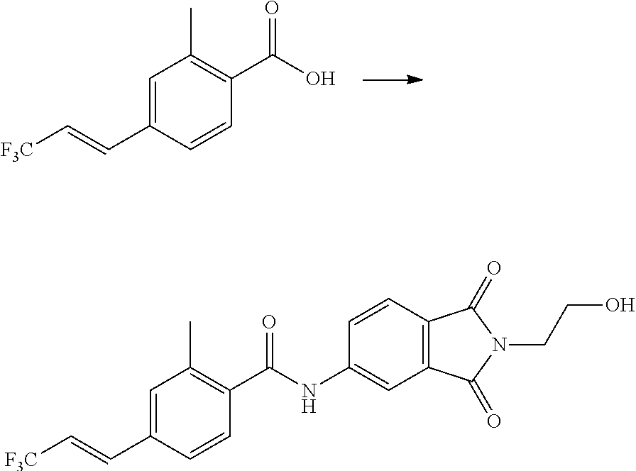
C1=CC(C(O)=O)=C(C)C=C1C=C[F3C].C1=CC(C(NC2=CC3=C(C=C2)C(=O)N(CCO)C3=O)=O)=C(C)C=C1C=C[F3C]
